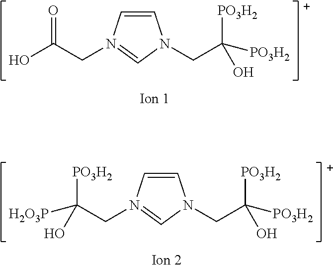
C1=CN(CC(O)=O)=CN1CC([PO3H2])([PO3H2])O.C1=CN(CC([PO3H2])([H2O3P])O)=CN1CC([PO3H2])([PO3H2])O
